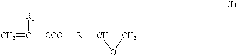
C=C([COO][R]C1CO1)[R1]
